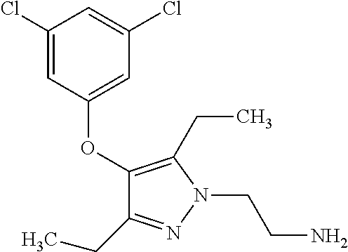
C1(OC2=CC(Cl)=CC(Cl)=C2)=C(CC)N(CCN)N=C1CC
